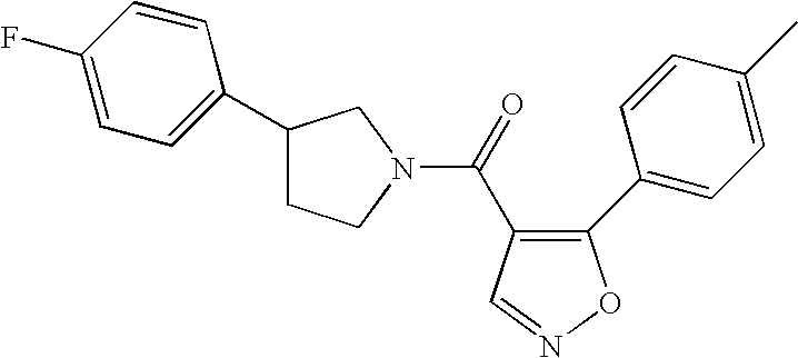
C(=O)(C1=C(C2=CC=C(C)C=C2)ON=C1)N1CCC(C2=CC=C(F)C=C2)C1
